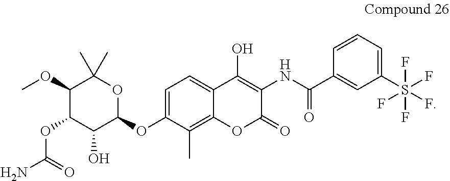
C1(OC)C(OC(N)=O)C(O)C(OC2=CC=C3C(=C2C)OC(=O)C(NC(C2=CC(S(F)(F)(F)(F)F)=CC=C2)=O)=C3O)OC1(C)C
